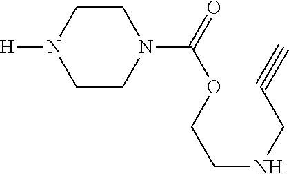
C1CN(C(=O)OCCNCC#C)CCN1[H]
